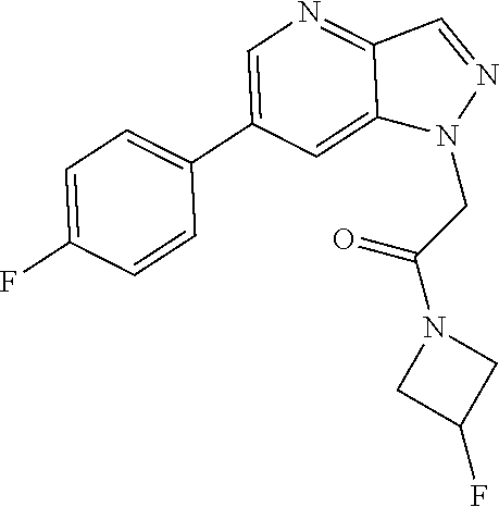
C1(C2=CN=C3C(=C2)N(CC(N2CC(F)C2)=O)N=C3)=CC=C(F)C=C1
